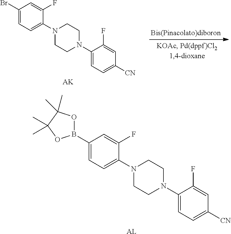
C1(Br)=CC=C(N2CCN(C3=CC=C([CN])C=C3F)CC2)C(F)=C1.[AK].C1(B2OC(C)(C)C(C)(C)O2)=CC=C(N2CCN(C3=CC=C([CN])C=C3F)CC2)C(F)=C1.[AL]
